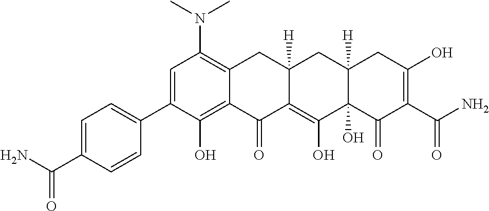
C1=C(C2=CC=C(C(N)=O)C=C2)C(O)=C2C(=C1N(C)C)CC1([H])C(=C(O)C3(O)C([H])(C1)CC(O)=C(C(=O)N)C3=O)C2=O
